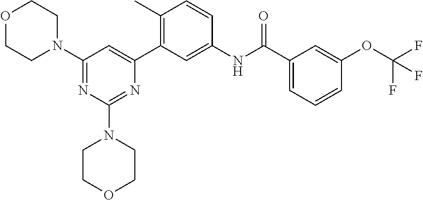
C1(N2CCOCC2)=NC(N2CCOCC2)=NC(C2=C(C)C=CC(NC(C3=CC=CC(OC(F)(F)F)=C3)=O)=C2)=C1
